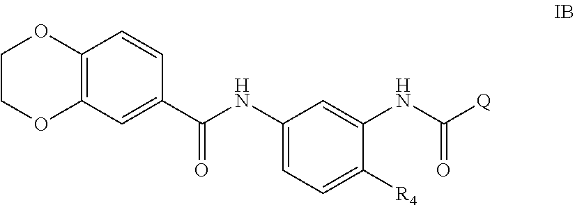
C12=C(C=C(C(NC3=CC=C([R4])C(NC([Q])=O)=C3)=O)C=C1)OCCO2
